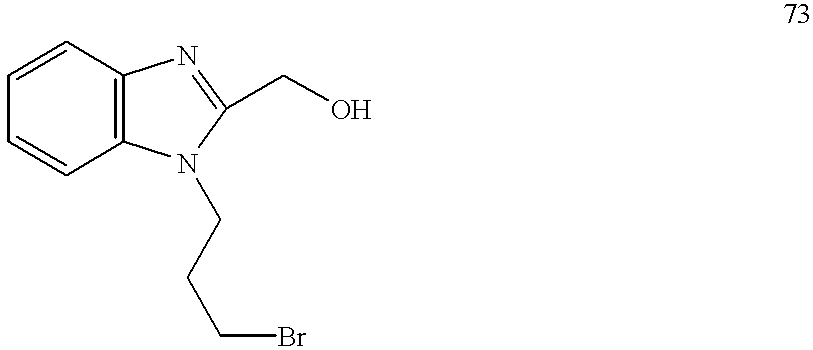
C1=CC2=C(C=C1)N(CCCBr)C(CO)=N2
